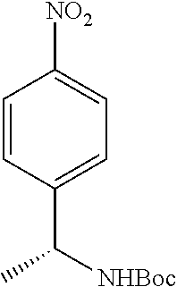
C1=CC(C([NHBoc])C)=CC=C1[NO2]
